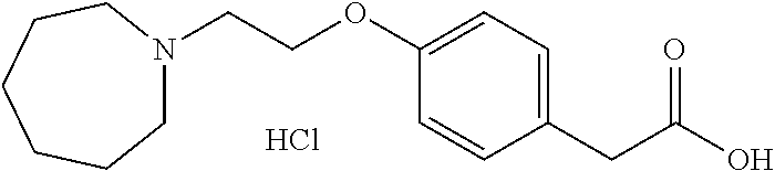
Cl.C(COC1=CC=C(CC(O)=O)C=C1)N1CCCCCC1
